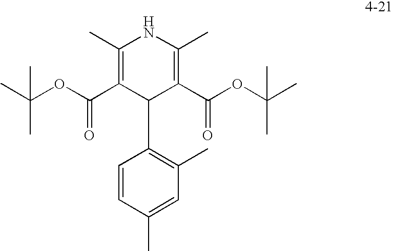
C1(C)=C(C(OC(C)(C)C)=O)C(C2=C(C)C=C(C)C=C2)C(C(OC(C)(C)C)=O)=C(C)N1
